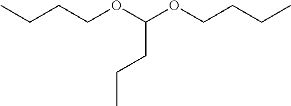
CCCCOC(CCC)OCCCC
